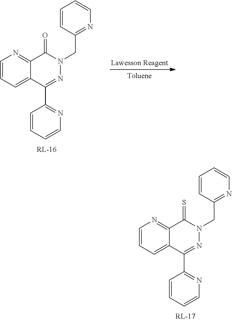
C1=CC=C2C(=N1)C(=O)N(CC1=NC=CC=C1)N=C2C1=NC=CC=C1.C1=CC=C2C(=N1)C(=S)N(CC1=NC=CC=C1)N=C2C1=NC=CC=C1
